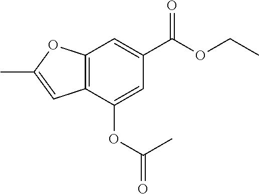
C12=C(C(OC(=O)C)=CC(C(OCC)=O)=C1)C=C(C)O2
